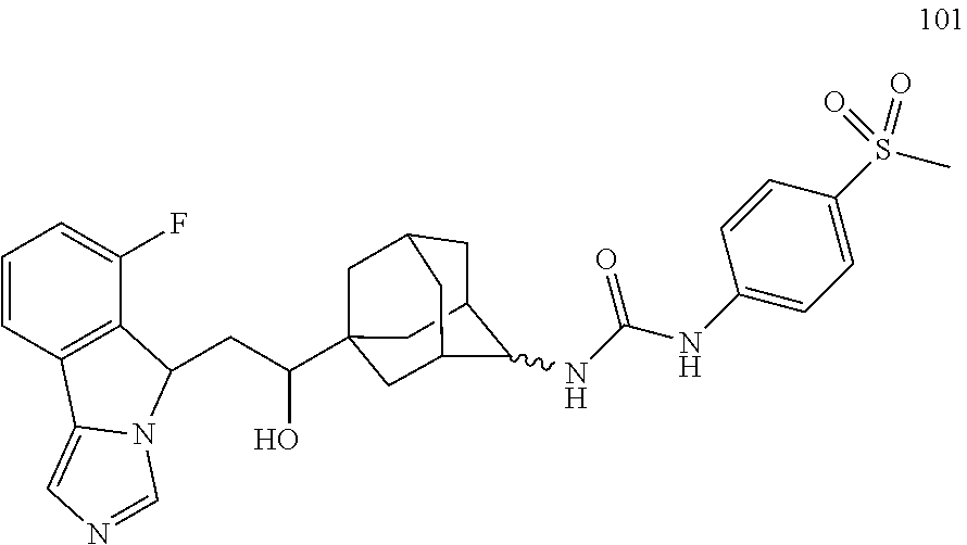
C(C(C12CC3CC(C(NC(NC4=CC=C(S(C)(=O)=O)C=C4)=O)C(C1)C3)C2)O)C1C2=C(C=CC=C2F)C2=CN=CN21
